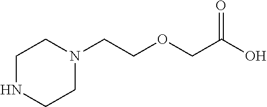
C1NCCN(CCOCC(O)=O)C1
